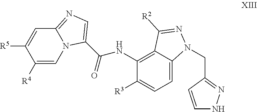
C12=NC=C(C(NC3=C4C(=CC=C3[R3])N(CC3=NNC=C3)N=C4[R2])=O)N1C=C([R4])C([R5])=C2
